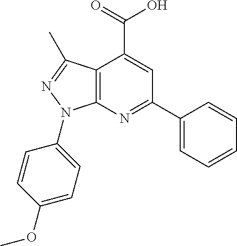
C12=C(N=C(C3=CC=CC=C3)C=C1C(=O)O)N(C1=CC=C(OC)C=C1)N=C2C
